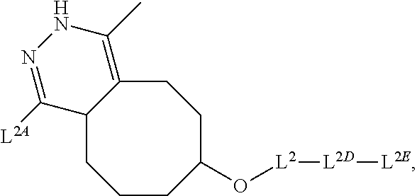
C1CC(O[L2][L2D][L2E])CCC2=C(C)NN=C([L2A])C2C1
